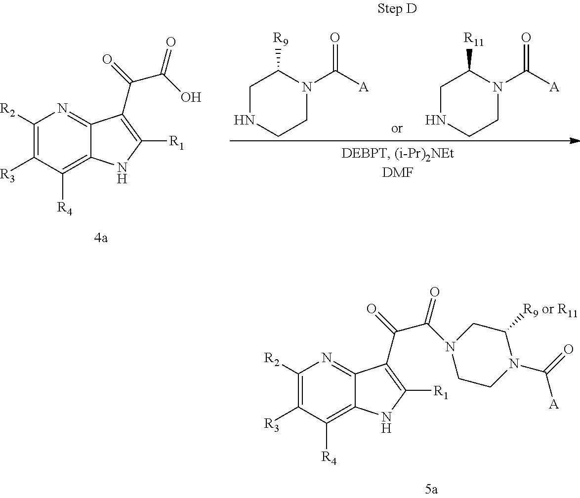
C1([R2])=C([R3])C([R4])=C2C(=N1)C(C(=O)C(O)=O)=C([R1])N2.C1NCCN(C([A])=O)C1[R9].C1NCCN(C([A])=O)C1[R11].C1([R2])=C([R3])C([R4])=C2C(=N1)C(C(=O)C(=O)N1CCN(C(=O)[A])C([R9 or R11])C1)=C([R1])N2
